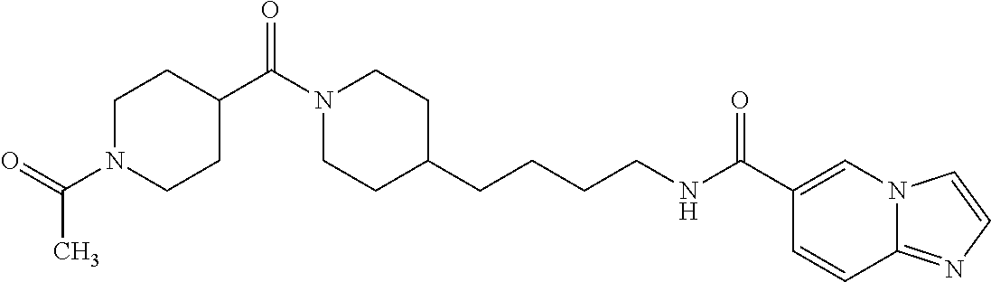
N1(C(=O)C2CCN(C(=O)C)CC2)CCC(CCCCNC(=O)C2=CN3C(=NC=C3)C=C2)CC1
